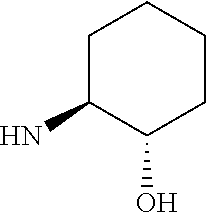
C1C(N)C(O)CCC1
